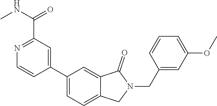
C1(C(NC)=O)=NC=CC(C2=CC=C3C(=C2)C(=O)N(CC2=CC(OC)=CC=C2)C3)=C1
